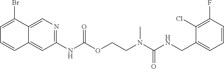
C1(F)=C(Cl)C(CNC(N(CCOC(NC2=NC=C3C(=C2)C=CC=C3Br)=O)C)=O)=CC=C1
